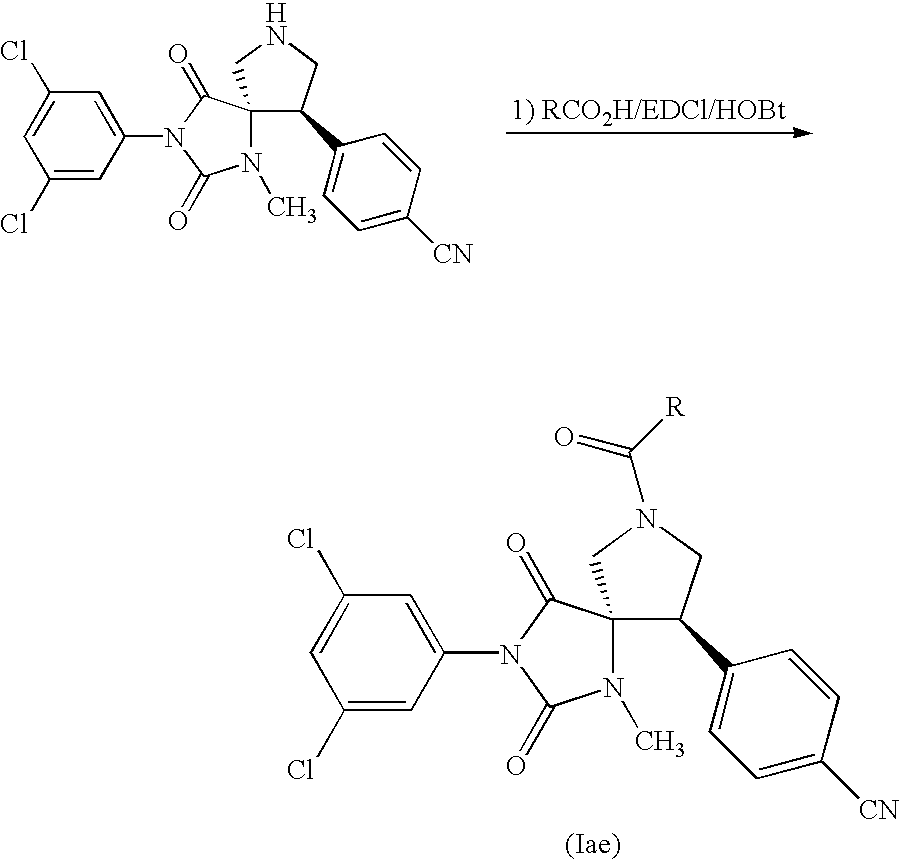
C1(Cl)=CC(N2C(=O)C3(N(C)C2=O)C(C2=CC=C([CN])C=C2)CNC3)=CC(Cl)=C1.C1(Cl)=CC(N2C(=O)C3(N(C)C2=O)C(C2=CC=C([CN])C=C2)CN(C([R])=O)C3)=CC(Cl)=C1
